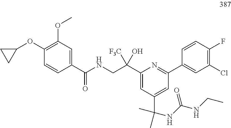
C1(C(CNC(C2=CC(OC)=C(OC3CC3)C=C2)=O)(O)[F3C])=CC(C(C)(C)NC(NCC)=O)=CC(C2=CC(Cl)=C(F)C=C2)=N1
